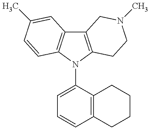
C12=C(N(C3=CC=CC4=C3CCCC4)C3=C1C=C(C)C=C3)CCN(C)C2
